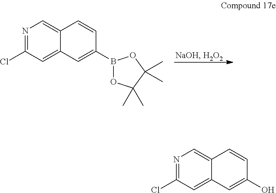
N1=C(Cl)C=C2C(=C1)C=CC(B1OC(C)(C)C(C)(C)O1)=C2.N1=C(Cl)C=C2C(=C1)C=CC(O)=C2
